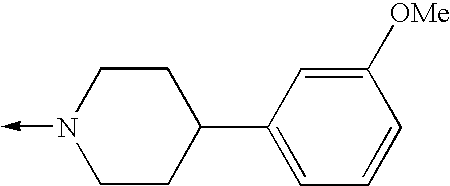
N1(->C)CCC(C2=CC=CC([OMe])=C2)CC1
